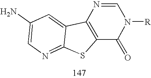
C12=NC=C(N)C=C1C1=C(S2)C(=O)N([R])C=N1
